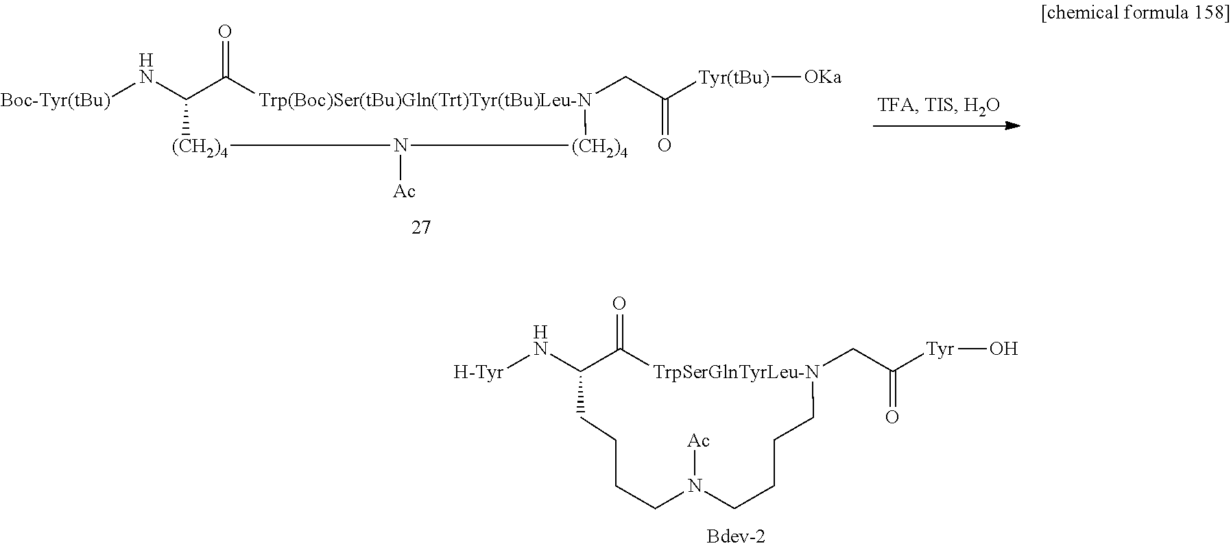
[Boc-Tyr(tBu)]NC1C(=O)[Trp(Boc)Ser(tBu)Gln(Trt)Tyr(tBu)Leu-N](CC([Tyr(tBu)][OKa])=O)[(CH2)4]N([Ac])[(CH2)4]1.N(C1C(=O)[TrpSerGlnTyrLeu-N](CC([Tyr]O)=O)CCCCN([Ac])CCCC1)[H-Tyr]
